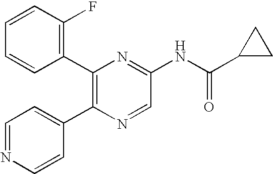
C1(C2=C(C3=CC=NC=C3)N=CC(NC(C3CC3)=O)=N2)=C(F)C=CC=C1
